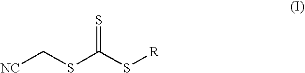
[NC]CSC(S[R])=S
